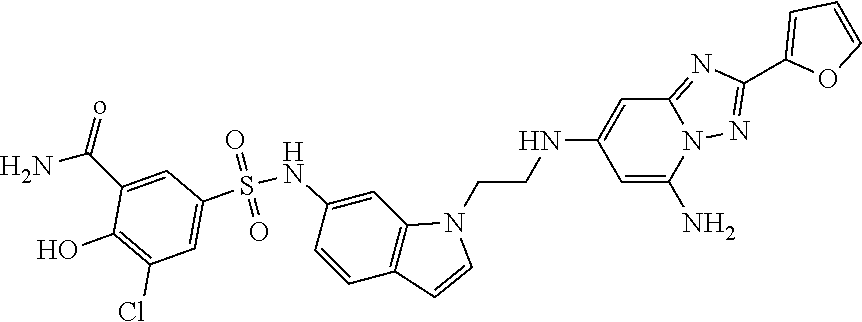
C1(C(N)=o)=CC(S(=O)(=O)NC2=CC3=C(C=C2)C=CN3CCNC2=CC3=NC(C4=CC=CO4)=NN3C(N)=C2)=CC(Cl)=C1O
